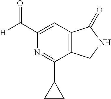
C1(C([H])=O)=CC2=C(C(C3CC3)=N1)CNC2=O
